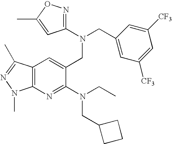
C12=C(N=C(N(CC)CC3CCC3)C(CN(CC3=CC([CF3])=CC([CF3])=C3)C3=NOC(C)=C3)=C1)N(C)N=C2C
